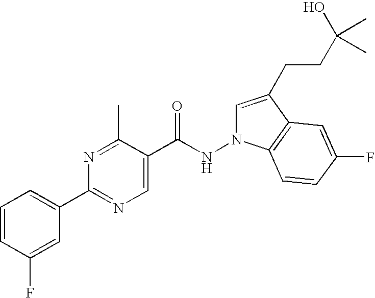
C1=C(F)C=CC=C1C1=NC=C(C(NN2C=C(CCC(O)(C)C)C3=C2C=CC(F)=C3)=O)C(C)=N1
